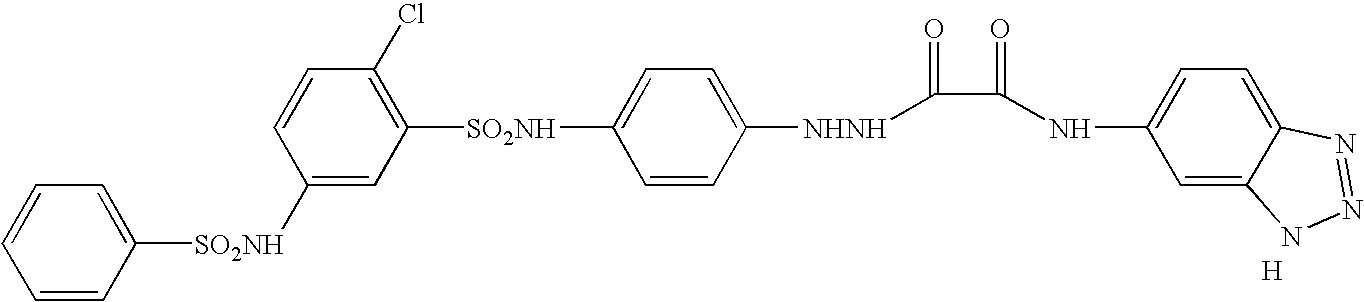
C1=CC([SO2NH]C2=CC([SO2NH]C3=CC=C([NHNH]C(C(NC4=CC=C5N=NNC5=C4)=O)=O)C=C3)=C(Cl)C=C2)=CC=C1.[H]
